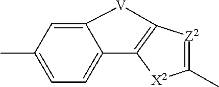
C1=C2C(=CC=C1C)C1=C([Z2]=C(C)[X2]1)[V]2
